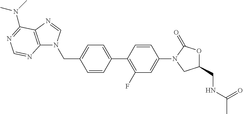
C1(CN2C3=C(N=C2)C(N(C)C)=NC=N3)=CC=C(C2=C(F)C=C(N3CC(CNC(C)=O)OC3=O)C=C2)C=C1
